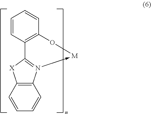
C1=CC=CC2=C1[X]C1=N2->[M]OC2=C1C=CC=C2
